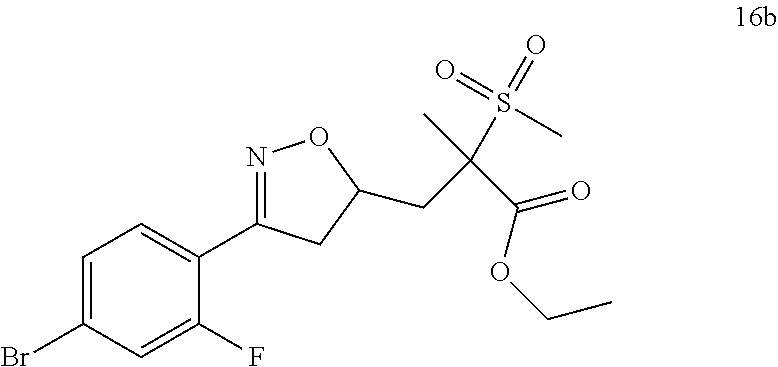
C1=C(Br)C=C(F)C(C2=NOC(CC(C(OCC)=O)(S(=O)(C)=O)C)C2)=C1
